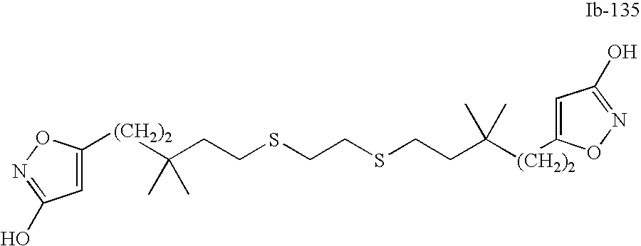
C1=C([(CH2)2]C(C)(C)CCSCCSCCC([(CH2)2]C2=CC(O)=NO2)(C)C)ON=C1O
